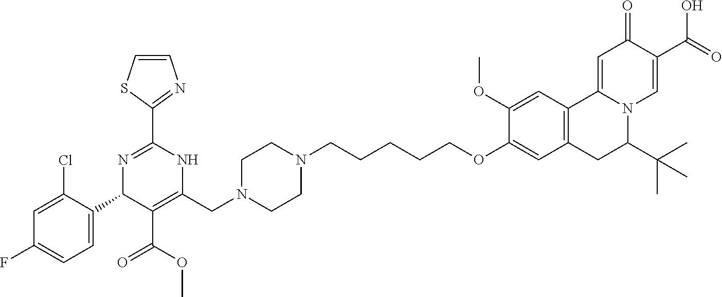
C1N(CC2=C(C(OC)=O)C(C3=CC=C(F)C=C3Cl)N=C(C3=NC=CS3)N2)CCN(CCCCCOC2=CC3=C(C=C2OC)C2=CC(=O)C(C(O)=O)=CN2C(C(C)(C)C)C3)C1
